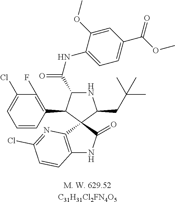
C1(Cl)=CC=CC(C2C(C(=O)NC3=CC=C(C(OC)=O)C=C3OC)NC(CC(C)(C)C)C23C2=C(NC3=O)C=CC(Cl)=N2)=C1F.[C31H31Cl2FN4O5]
